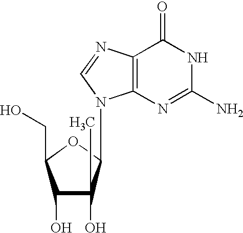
N1C(N)=NC2=C(C1=O)N=CN2C1OC(CO)C(O)C1(O)C
